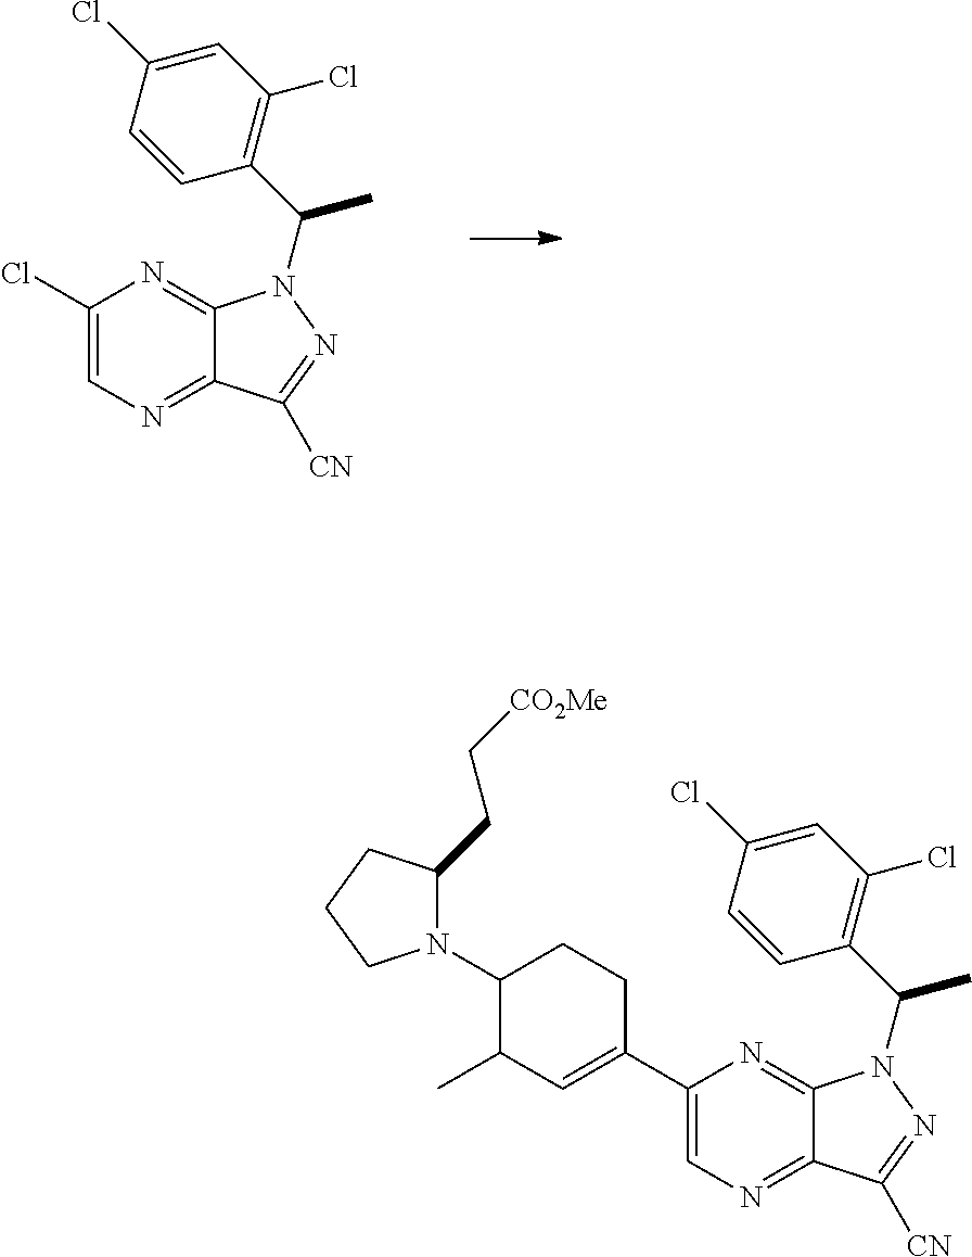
ClC1=CN=C2C(=N1)N(C(C1=C(Cl)C=C(Cl)C=C1)C)N=C2[CN].N1(C2C(C)C=C(C3=CN=C4C(=N3)N(C(C3=C(Cl)C=C(Cl)C=C3)C)N=C4[CN])CC2)C(CC[CO2Me])CCC1
